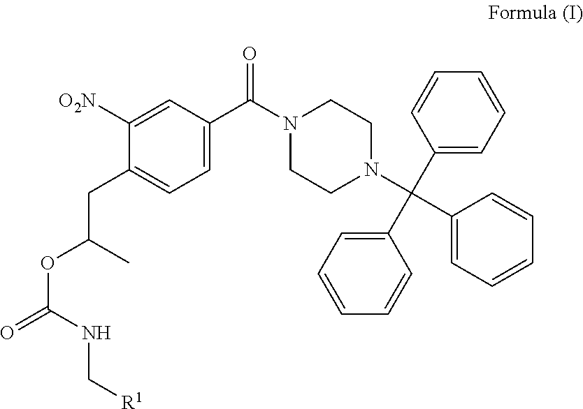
C1=CC(C(C2=CC=CC=C2)(N2CCN(C(C3=CC=C(CC(OC(=O)NC[R1])C)C([O2N])=C3)=O)CC2)C2=CC=CC=C2)=CC=C1
